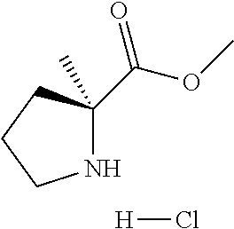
N1C(C(OC)=O)(C)CCC1.[H]Cl
